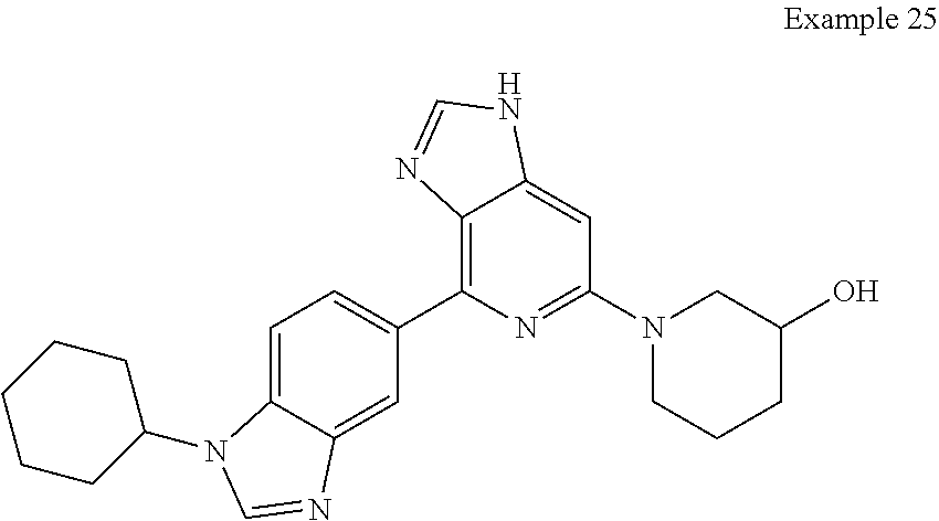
C1=C2C(=CC(C3=C4C(=CC(N5CCCC(O)C5)=N3)NC=N4)=C1)N=CN2C1CCCCC1
